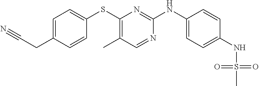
C1=C(CC#N)C=CC(SC2=C(C)C=NC(NC3=CC=C(NS(=O)(=O)C)C=C3)=N2)=C1
